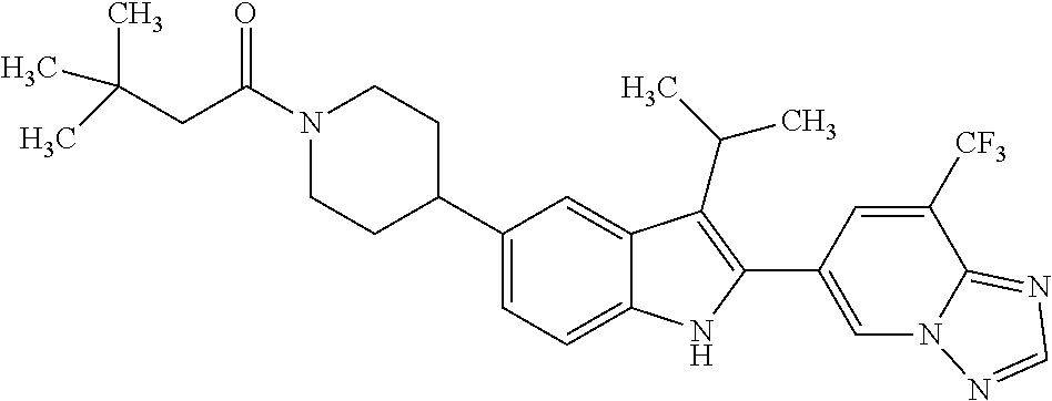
C(N1CCC(C2=CC=C3C(=C2)C(C(C)C)=C(C2=CN4C(=NC=N4)C([CF3])=C2)N3)CC1)(CC(C)(C)C)=O
